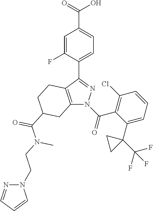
C(O)(=O)C1=CC=C(C2=NN(C(C3=C(Cl)C=CC=C3C3(C(F)(F)F)CC3)=O)C3=C2CCC(C(=O)N(C)CCN2N=CC=C2)C3)C(F)=C1
